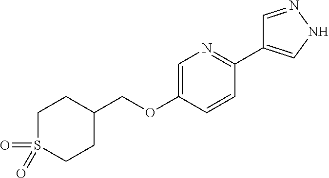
C1CC(COC2=CN=C(C3=CNN=C3)C=C2)CCS1(=O)=O
